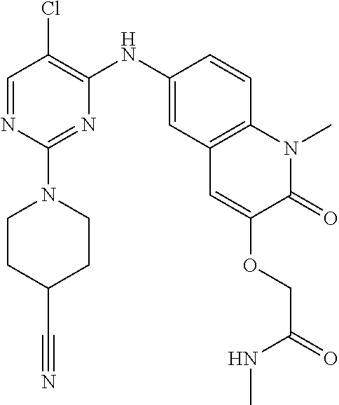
C1=NC(N2CCC(C#N)CC2)=NC(NC2=CC3=C(C=C2)N(C)C(=O)C(OCC(NC)=O)=C3)=C1Cl
